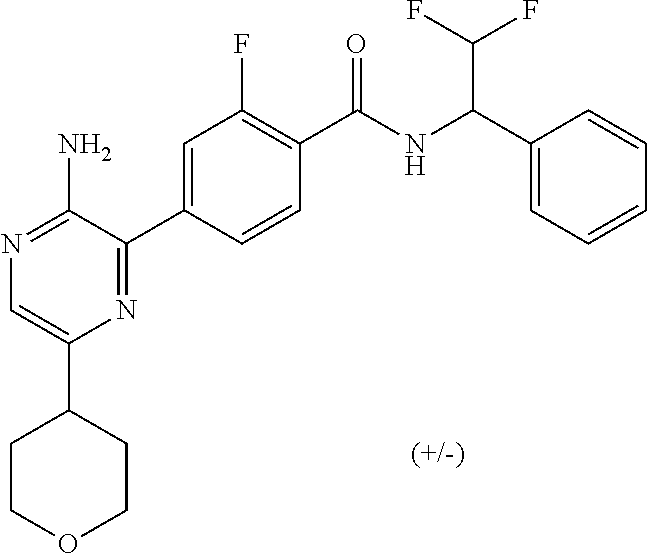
N1=C(N)C(C2=CC(F)=C(C(NC(C3=CC=CC=C3)C(F)F)=O)C=C2)=NC(C2CCOCC2)=C1
